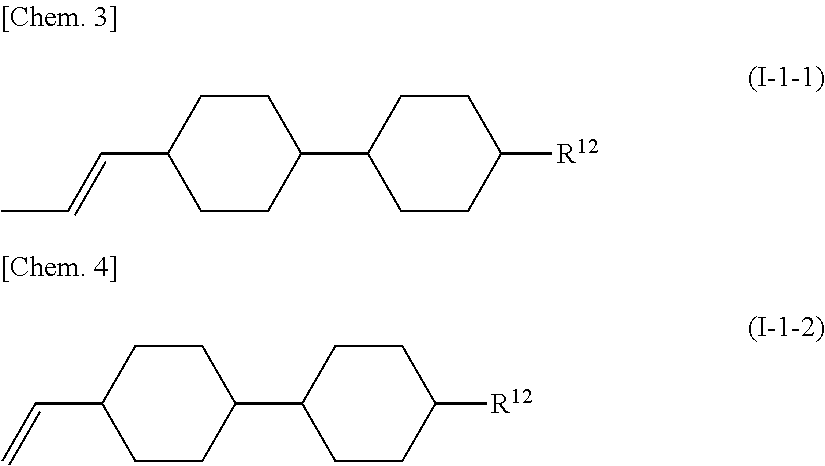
CC=CC1CCC(C2CCC([R12])CC2)CC1.C=CC1CCC(C2CCC([R12])CC2)CC1
